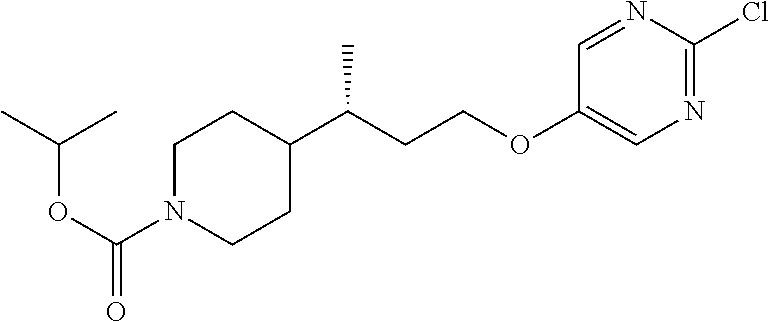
C1N(C(OC(C)C)=O)CCC(C(CCOC2=CN=C(Cl)N=C2)C)C1
